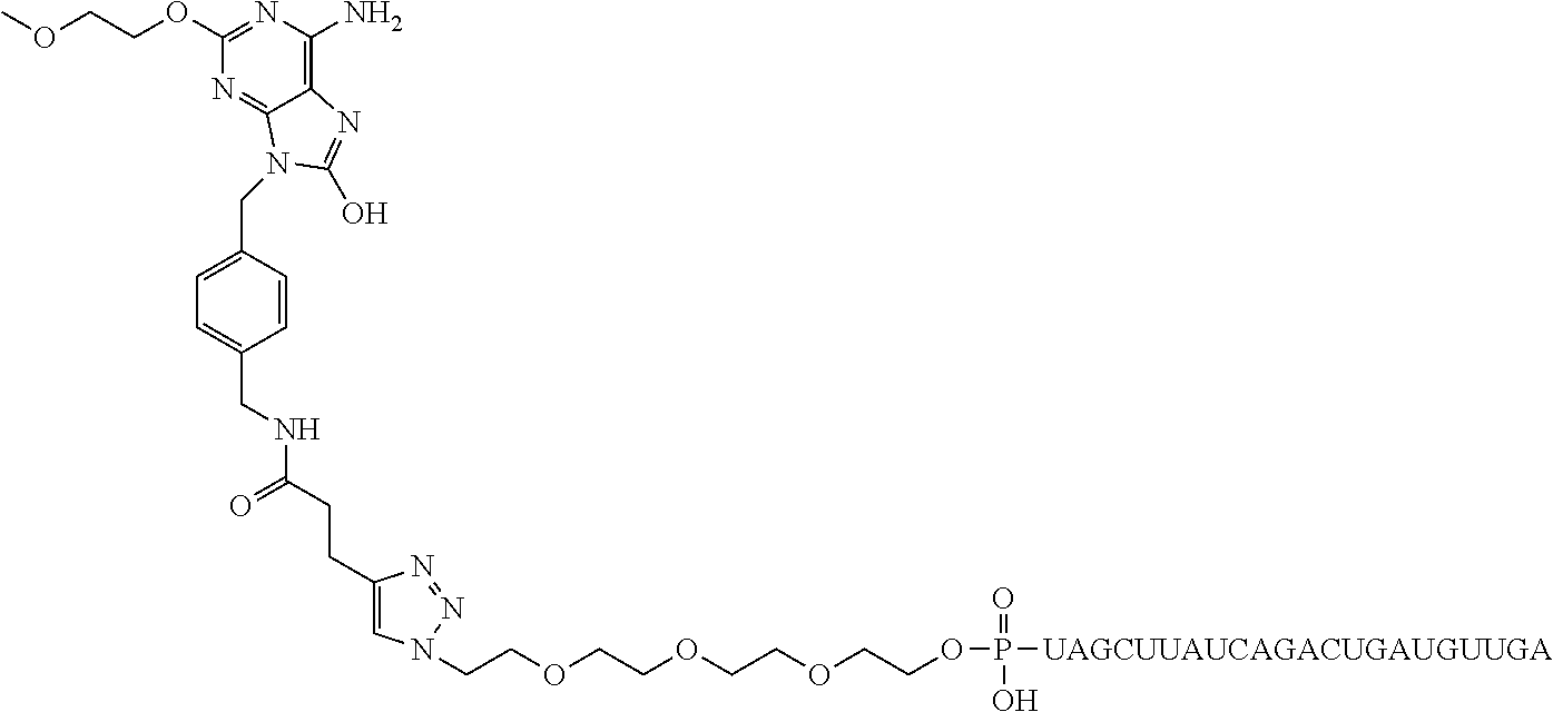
C1(OCCOC)=NC(N)=C2C(=N1)N(CC1=CC=C(CNC(CCC3=CN(CCOCCOCCOCCOP([UAGCUUAUCAGACUGAUGUUGA])(=O)O)N=N3)=O)C=C1)C(O)=N2
